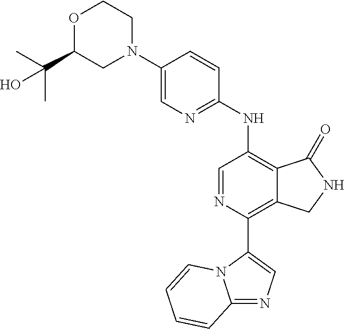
C1(N2CCOC(C(C)(C)O)C2)=CN=C(NC2=C3C(=C(C4=CN=C5N4C=CC=C5)N=C2)CNC3=O)C=C1
